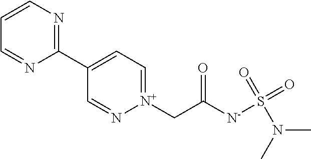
C1(C2=NC=CC=N2)=CC=[N+](CC([N-]S(N(C)C)(=O)=O)=O)N=C1
